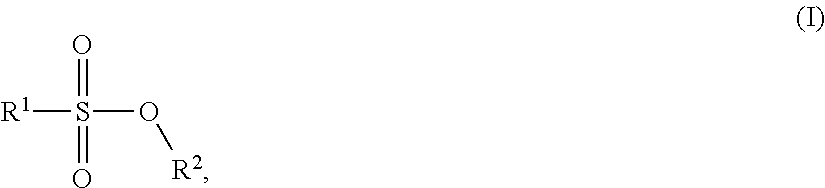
[R1]S(O[R2])(=O)=O
